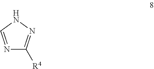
N1=CNN=C1[R4]
